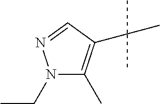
C1(C)=C(C(C)(C)C)C=NN1CC
